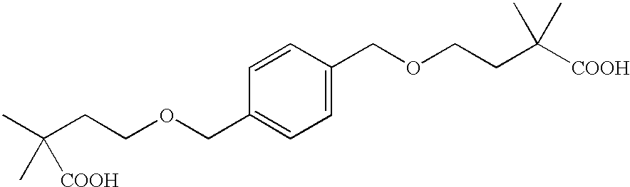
CC(CCOCC1=CC=C(COCCC([COOH])(C)C)C=C1)(C)[COOH]
